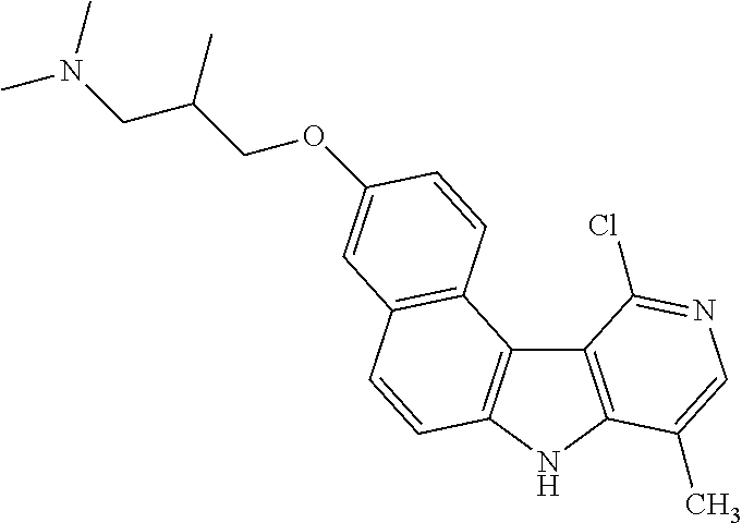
C12=C(NC3=C1C1=C(C=C3)C=C(OCC(CN(C)C)C)C=C1)C(C)=CN=C2Cl
